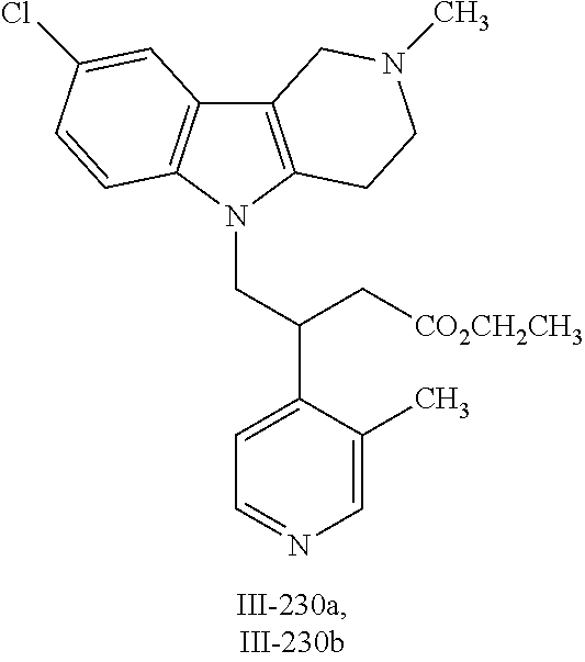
C12=C(N(CC(C3=CC=NC=C3C)C[CO2CH2CH3])C3=C1C=C(Cl)C=C3)CCN(C)C2
